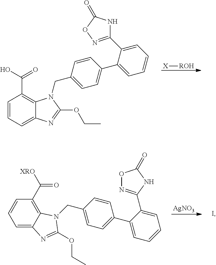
C1=CC=C2C(=C1C(O)=O)N(CC1=CC=C(C3=CC=CC=C3C3=NOC(=O)N3)C=C1)C(OCC)=N2.[X][ROH].[AgNO3].C1=C2C(=C(C([XRO])=O)C=C1)N(CC1=CC=C(C3=CC=CC=C3C3=NOC(=O)N3)C=C1)C(OCC)=N2
